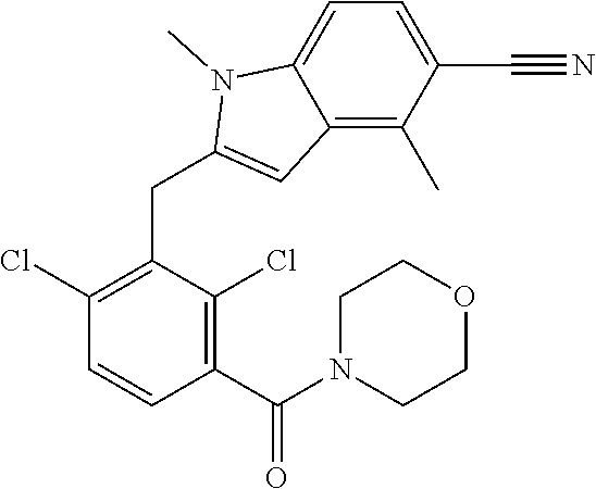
C1(Cl)=C(CC2=CC3=C(C)C(C#N)=CC=C3N2C)C(Cl)=C(C(=O)N2CCOCC2)C=C1
